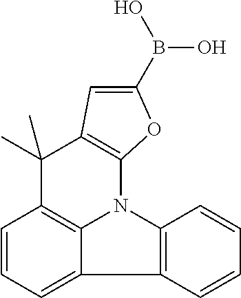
C1=CC=C2C3=C1C(C)(C)C1=C(N3C3=C2C=CC=C3)OC(B(O)O)=C1
